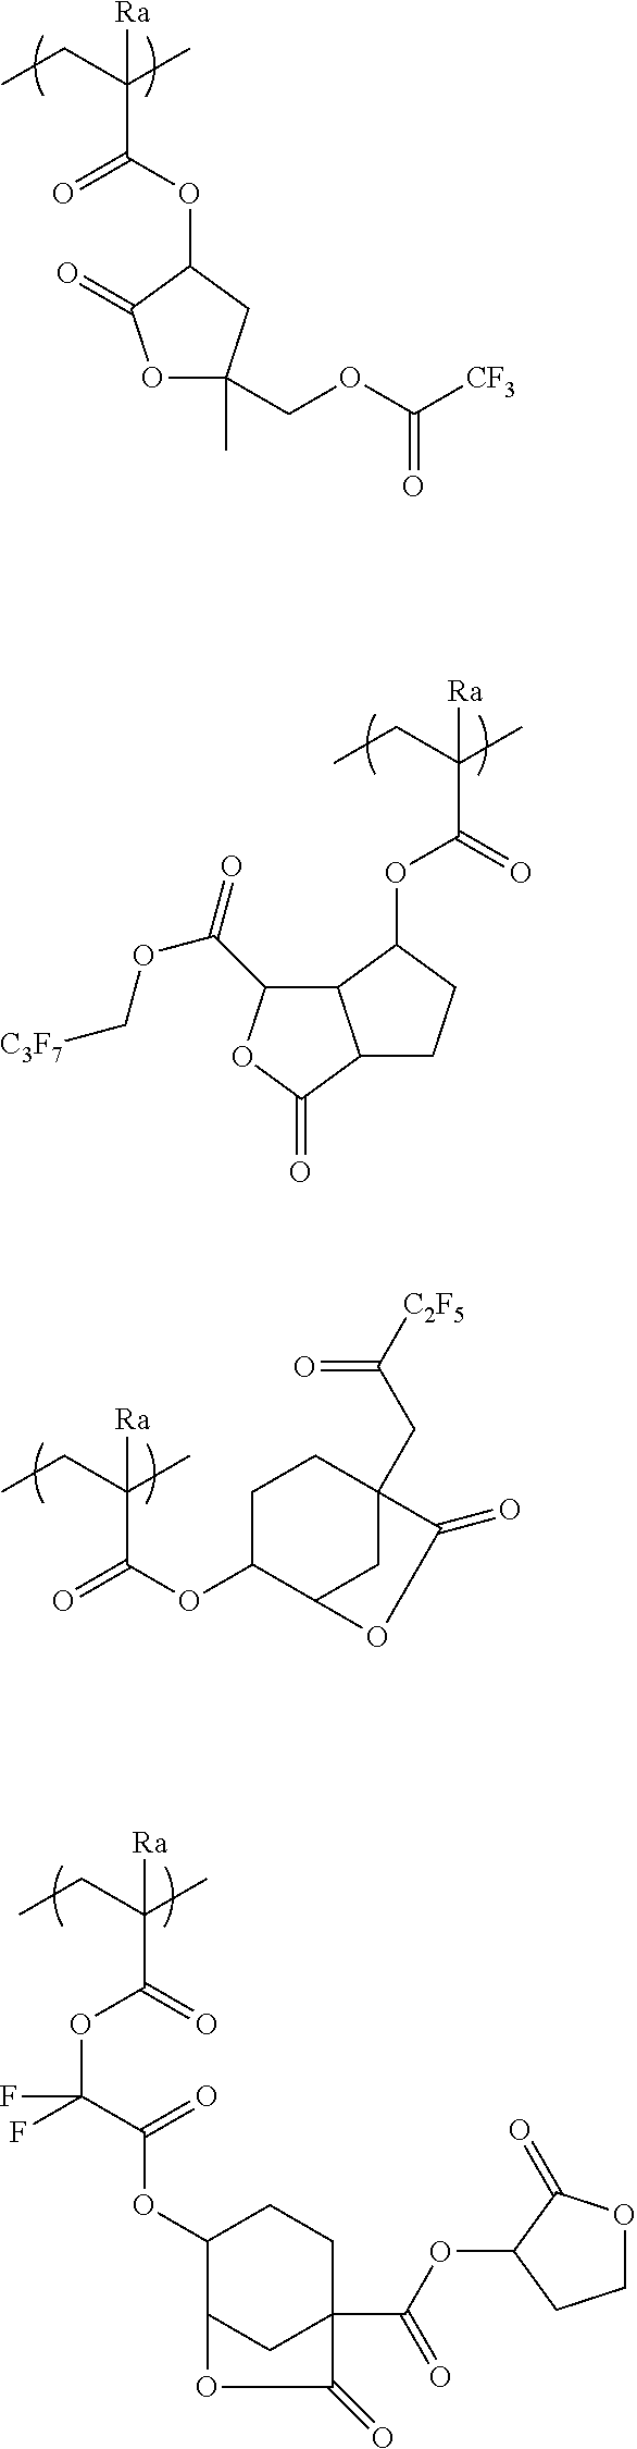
C(C(=O)OC1C2CC(CC([C2F5])=O)(CC1)C(=O)O2)(CC)(C)[Ra].C(C(OC(C(=O)OC1C2CC(C(=O)OC3CCOC3=O)(CC1)C(=O)O2)(F)F)=O)(CC)(C)[Ra].C(C(OC1C(=O)OC(C)(COC([CF3])=O)C1)=O)(CC)(C)[Ra].C(C(OC1C2C(CC1)C(=O)OC2C(=O)OC[C3F7])=O)(CC)(C)[Ra]
